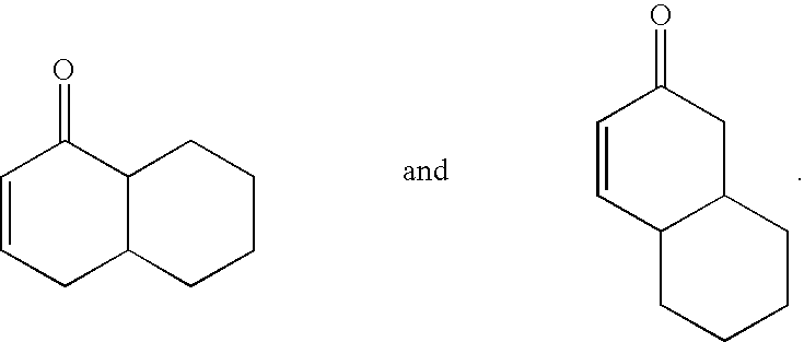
C1(=O)C=CCC2C1CCCC2.C1(=O)C=CC2C(C1)CCCC2
